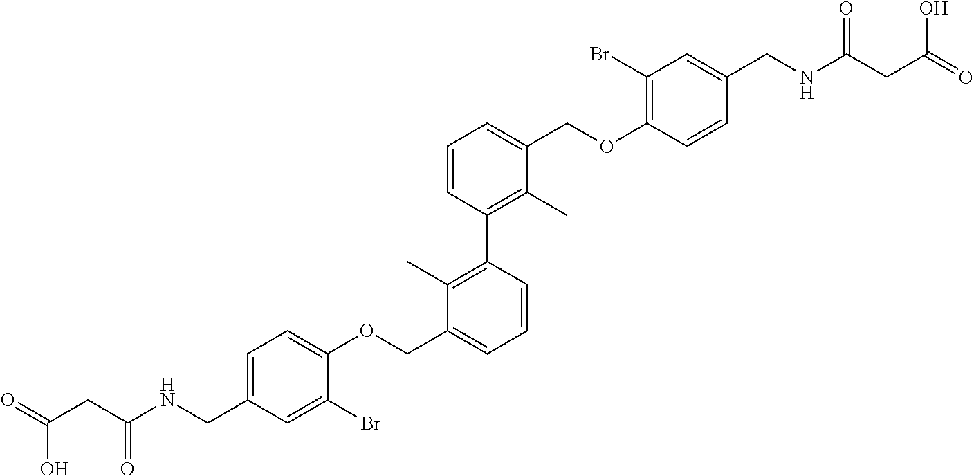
C1=C(CNC(CC(=O)O)=O)C=C(Br)C(OCC2=CC=CC(C3=C(C)C(COC4=C(Br)C=C(CNC(CC(=O)O)=O)C=C4)=CC=C3)=C2C)=C1
